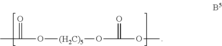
CC(=O)O[(H2C)5]OC(=O)OC
